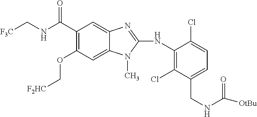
[F3C]CNC(C1=C(OC[F2HC])C=C2C(=C1)N=C(NC1=C(Cl)C(CNC([OtBu])=O)=CC=C1Cl)N2C)=O
